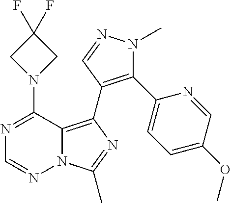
N12C(=C(C3=C(C4=CC=C(OC)C=N4)N(C)N=C3)N=C1C)C(N1CC(F)(F)C1)=NC=N2
